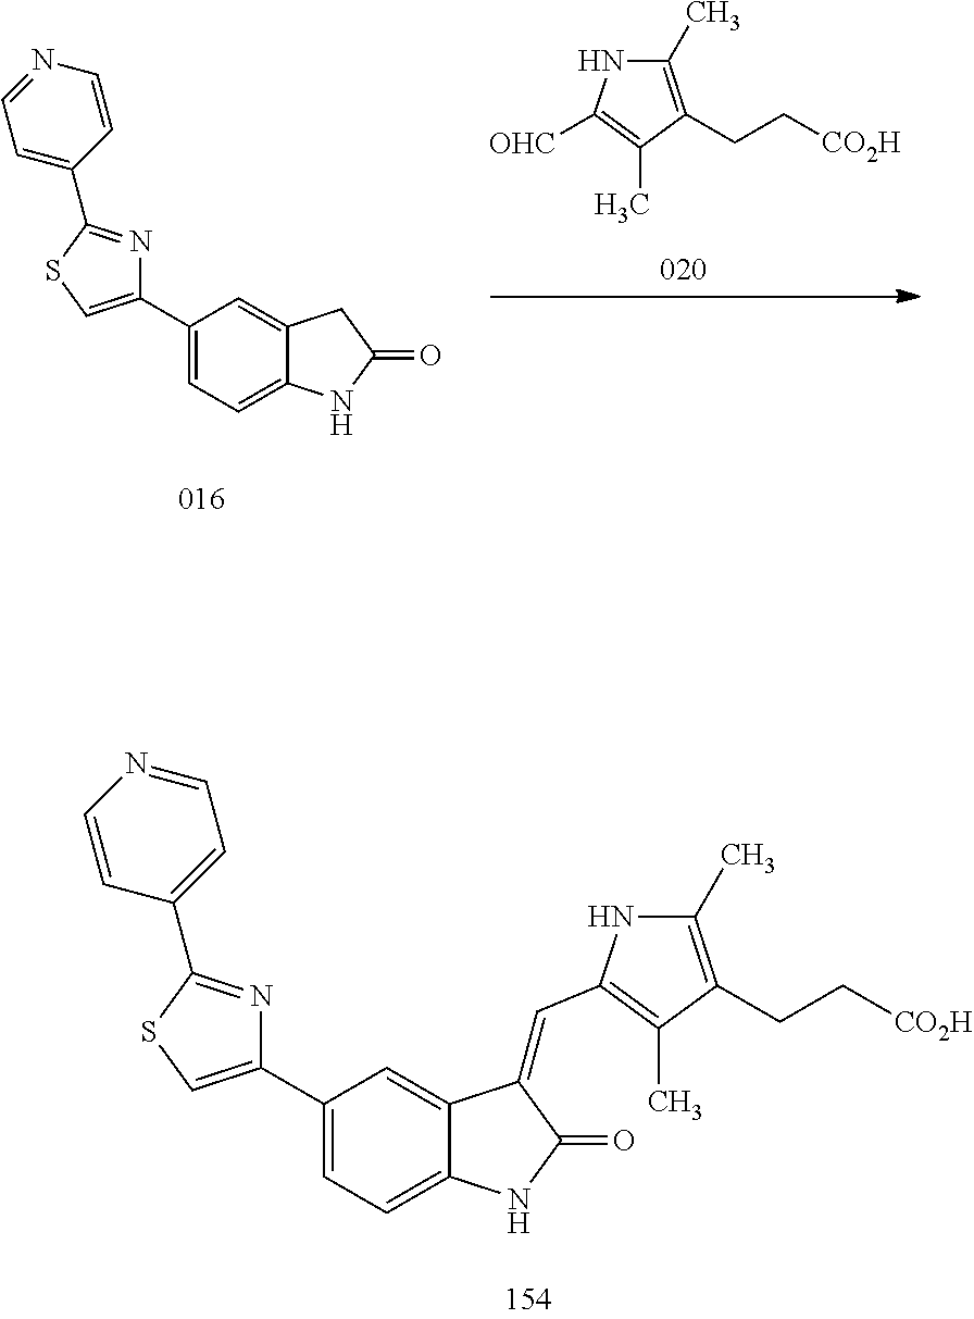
C1(C2=CC=C3C(=C2)CC(=O)N3)=CSC(C2=CC=NC=C2)=N1.C1(C)=C(CC[CO2H])C(C)=C([OHC])N1.C1(C2=CC=C3C(=C2)C(=CC2=C(C)C(CC[CO2H])=C(C)N2)C(=O)N3)=CSC(C2=CC=NC=C2)=N1
